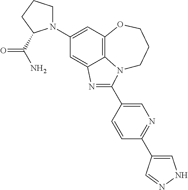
C1(N2CCCC2C(=O)N)=CC2=C3C(=C1)N=C(C1=CN=C(C4=CNN=C4)C=C1)N3CCCO2
